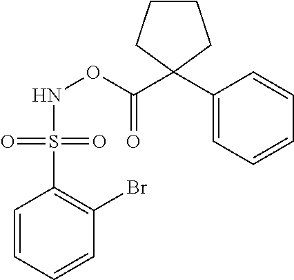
N(OC(C1(C2=CC=CC=C2)CCCC1)=O)S(C1=C(Br)C=CC=C1)(=O)=O
